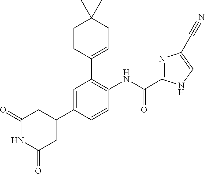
C1(=O)NC(=O)CC(C2=CC(C3=CCC(C)(C)CC3)=C(NC(C3=NC(C#N)=CN3)=O)C=C2)C1
